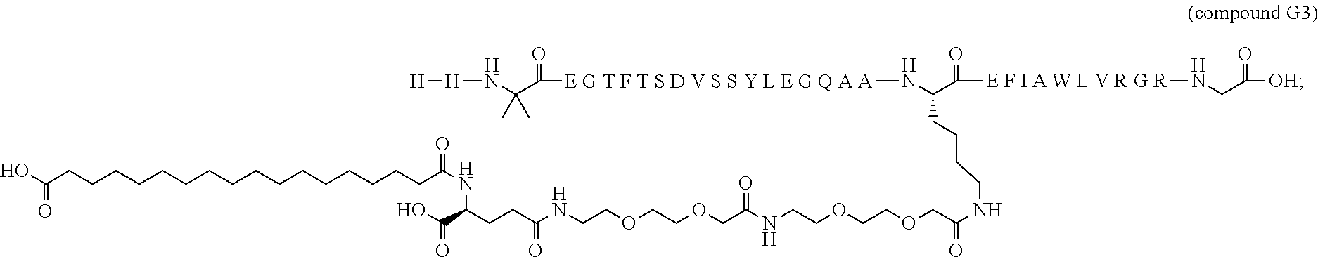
C(=O)(CCCCCCCCCCCCCCCCC(O)=O)NC(CCC(NCCOCCOCC(=O)NCCOCCOCC(NCCCCC(N[E G T F T S D V S S Y L E G Q A A]C(=O)C(C)(C)N[H][H])C(=O)[E F I A W L V R G R]NCC([OH])=O)=O)=O)C(=O)O
